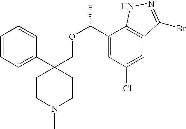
C1(C2(COC(C3=CC(Cl)=CC4=C3NN=C4Br)C)CCN(C)CC2)=CC=CC=C1
